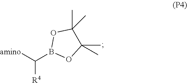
C([R4])([amino])B1OC(C)(C)C(C)(C)O1
